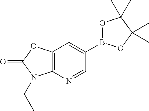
C12=C(N=CC(B3OC(C)(C)C(C)(C)O3)=C1)N(CC)C(=O)O2
